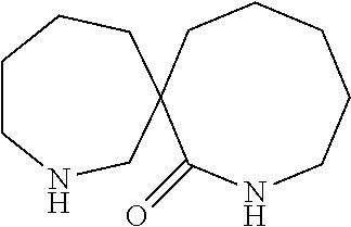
C1CCCCNC(=O)C12CNCCCC2
